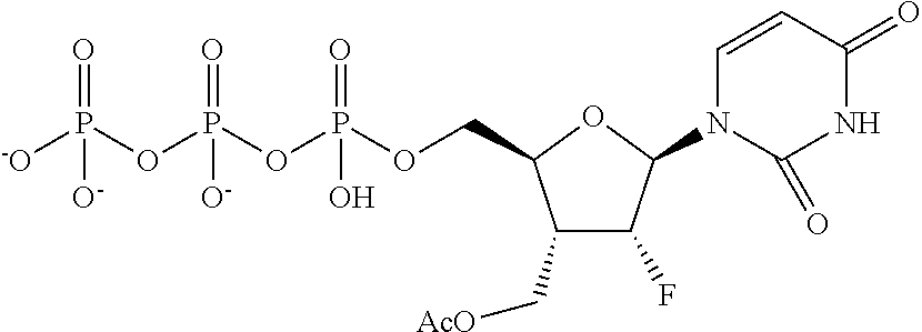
C1(C[AcO])C(F)C(N2C=CC(=O)NC2=O)OC1COP(OP(OP(=O)([-O])[O-])(=O)[O-])(=O)O
